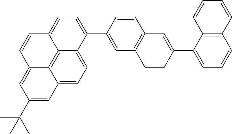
C1(C2=CC=CC3=C2C=CC=C3)=CC2=C(C=C1)C=C(C1=CC=C3C4=C5C(=CC(C(C)(C)C)=CC5=CC=C41)C=C3)C=C2
